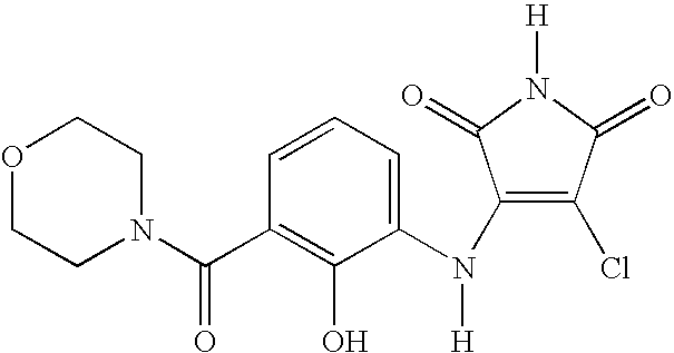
C1=CC=C(N(C2=C(Cl)C(=O)N([H])C2=O)[H])C(O)=C1C(N1CCOCC1)=O
